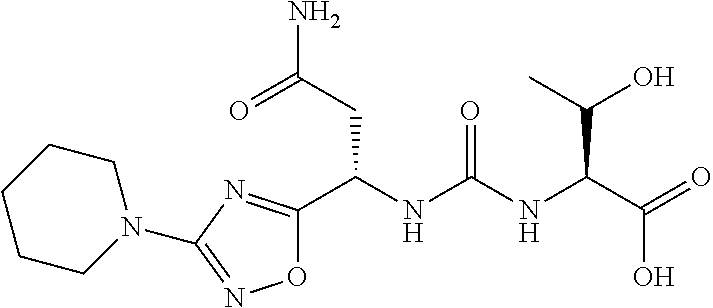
O1C(C(NC(NC(C(=O)O)C(O)C)=O)CC(N)=O)=NC(N2CCCCC2)=N1
